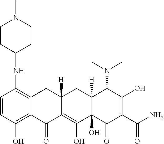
C1=CC(O)=C2C(=C1NC1CCN(C)CC1)CC1([H])C(=C(O)C3(O)C([H])(C1)C(N(C)C)C(O)=C(C(N)=O)C3=O)C2=O
